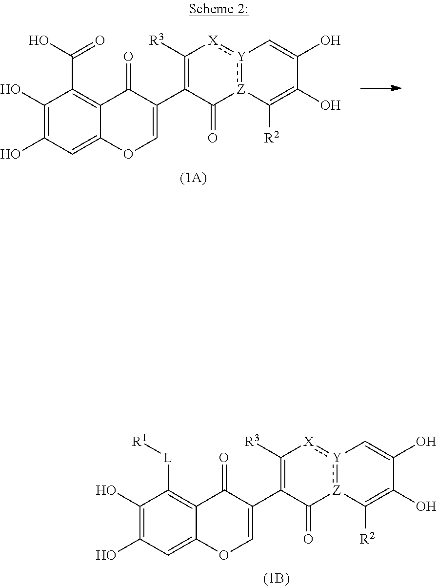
C1(O)=C(O)C=C2C(=C1[L][R1])C(=O)C(C1=C([R3])[X]:[Y]3:[Z](C1=O)C([R2])=C(O)C(O)=C3)=CO2.C1(O)=C(O)C=C2C(=C1C(O)=O)C(=O)C(C1=C([R3])[X]:[Y]3:[Z](C1=O)C([R2])=C(O)C(O)=C3)=CO2
